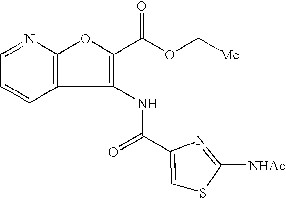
C1=CC=NC2=C1C(NC(=O)C1=CSC([NHAc])=N1)=C(C(OC[Me])=O)O2
